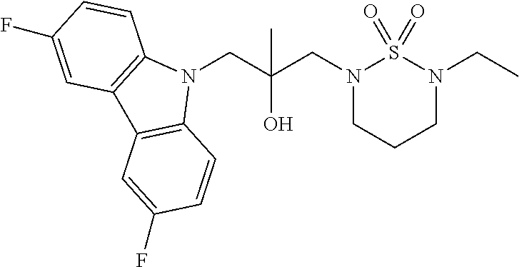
N1(CC(CN2CCCN(CC)S2(=O)=O)(O)C)C2=C(C3=C1C=CC(F)=C3)C=C(F)C=C2
